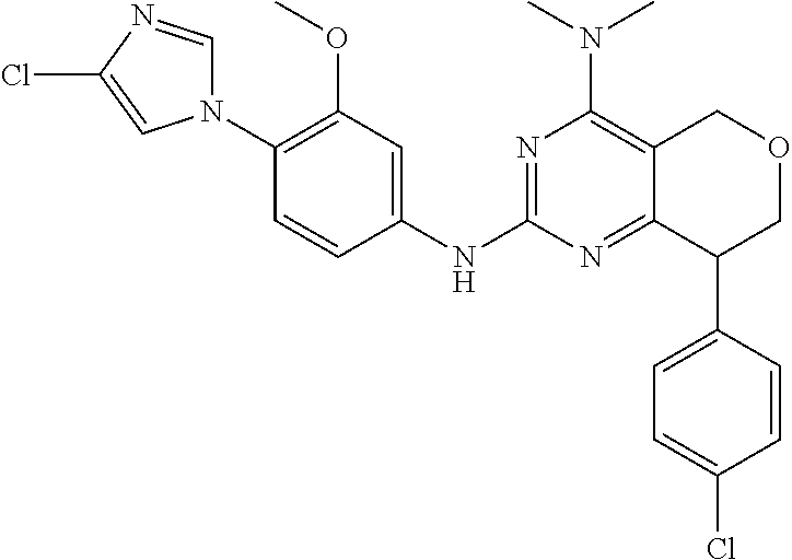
C1(OC)=C(N2C=NC(Cl)=C2)C=CC(NC2=NC(N(C)C)=C3C(=N2)C(C2=CC=C(Cl)C=C2)COC3)=C1
